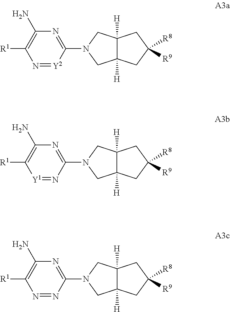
[R1]C1=C(N)N=C(N2CC3([H])C([H])(C2)CC([R8])([R9])C3)[Y2]=N1.[R1]C1=C(N)N=C(N2CC3([H])C([H])(C2)CC([R8])([R9])C3)N=[Y1]1.[R1]C1=C(N)N=C(N2CC3([H])C([H])(C2)CC([R8])([R9])C3)N=N1
